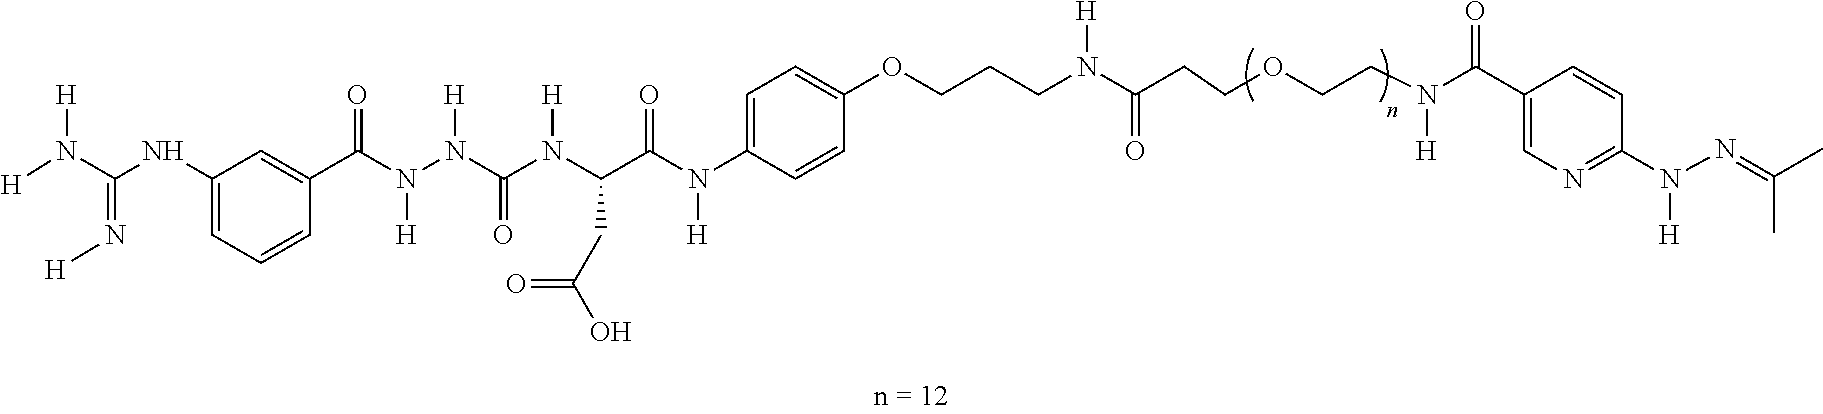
[H]N(C(NC1=CC=CC(C(N(N(C(N(C(C(N([H])C2=CC=C(OCCCN(C(CCOCCN(C(C3=CN=C(N(N=C(C)C)[H])C=C3)=O)[H])=O)[H])C=C2)=O)CC(O)=O)[H])=O)[H])[H])=O)=C1)=N[H])[H]
